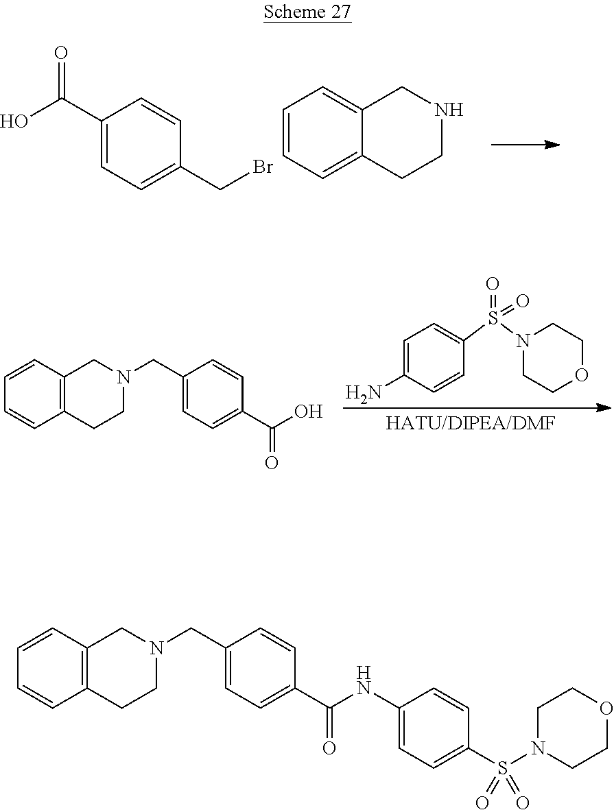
C1(C(O)=O)=CC=C(CBr)C=C1.C1=CC=C2C(=C1)CNCC2.C1=C(N)C=CC(S(N2CCOCC2)(=O)=O)=C1.C1=CC=CC2=C1CN(CC1=CC=C(C(=O)O)C=C1)CC2.C1=CC2=C(C=C1)CCN(CC1=CC=C(C(=O)NC3=CC=C(S(N4CCOCC4)(=O)=O)C=C3)C=C1)C2
